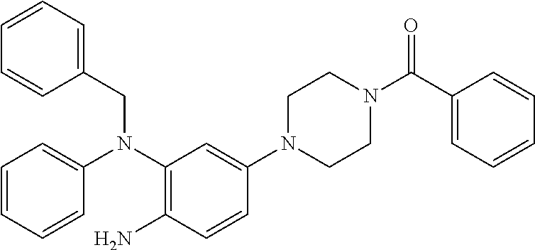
C1N(C2=CC(N(C3=CC=CC=C3)CC3=CC=CC=C3)=C(N)C=C2)CCN(C(=O)C2=CC=CC=C2)C1
